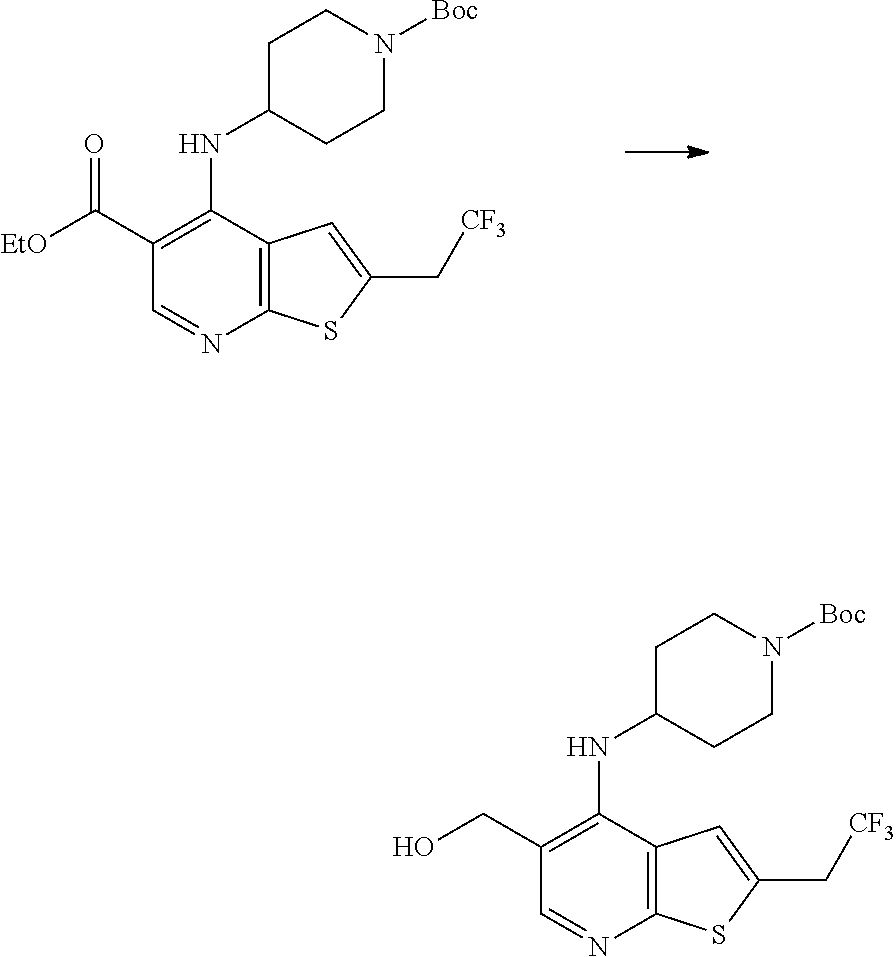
C1(C([EtO])=O)=C(NC2CCN([Boc])CC2)C2=C(N=C1)SC(C[CF3])=C2.C1(CO)=C(NC2CCN([Boc])CC2)C2=C(N=C1)SC(C[CF3])=C2
